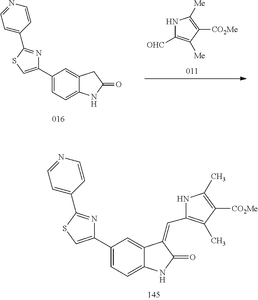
C1(C2=CC=C3C(=C2)CC(=O)N3)=CSC(C2=CC=NC=C2)=N1.N1C([OHC])=C([Me])C([CO2Me])=C1[Me].C1(C2=CC=C3C(=C2)C(=CC2=C(C)C([CO2Me])=C(C)N2)C(=O)N3)=CSC(C2=CC=NC=C2)=N1
